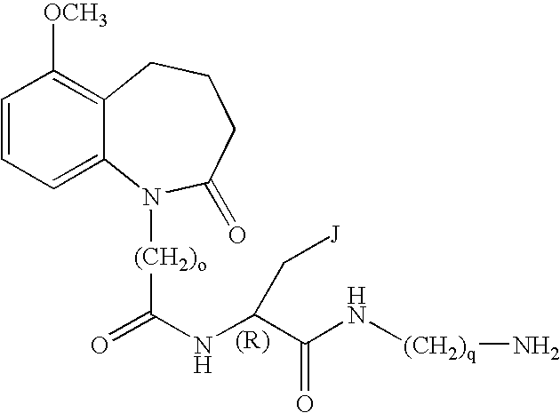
C1=CC=C2C(=C1[OCH3])CCCC(=O)N2[(CH2)o]C(=O)NC(C(N[(CH2)q]N)=O)C[J]
